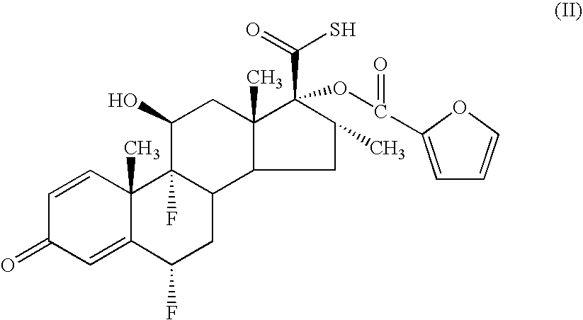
C1=CC2(C)C(=CC1=O)C(F)CC1C2(F)C(O)CC2(C)C(C(S)=O)(OC(C3=CC=CO3)=O)C(C)CC12
